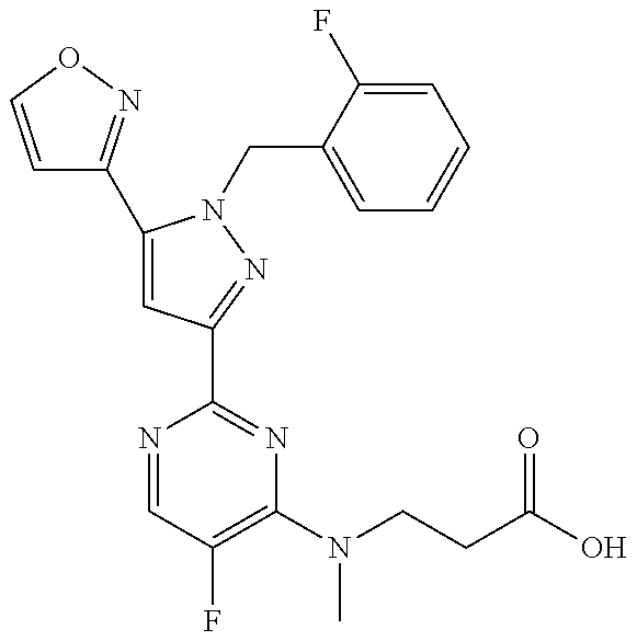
C1=CON=C1C1=CC(C2=NC(N(C)CCC(=O)O)=C(F)C=N2)=NN1CC1=CC=CC=C1F
